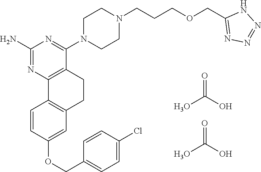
C1(N)=NC2=C(C(N3CCN(CCCOCC4=NN=NN4)CC3)=N1)CCC1=C2C=CC(OCC2=CC=C(Cl)C=C2)=C1.C(=O)(O)O.C(=O)(O)O
